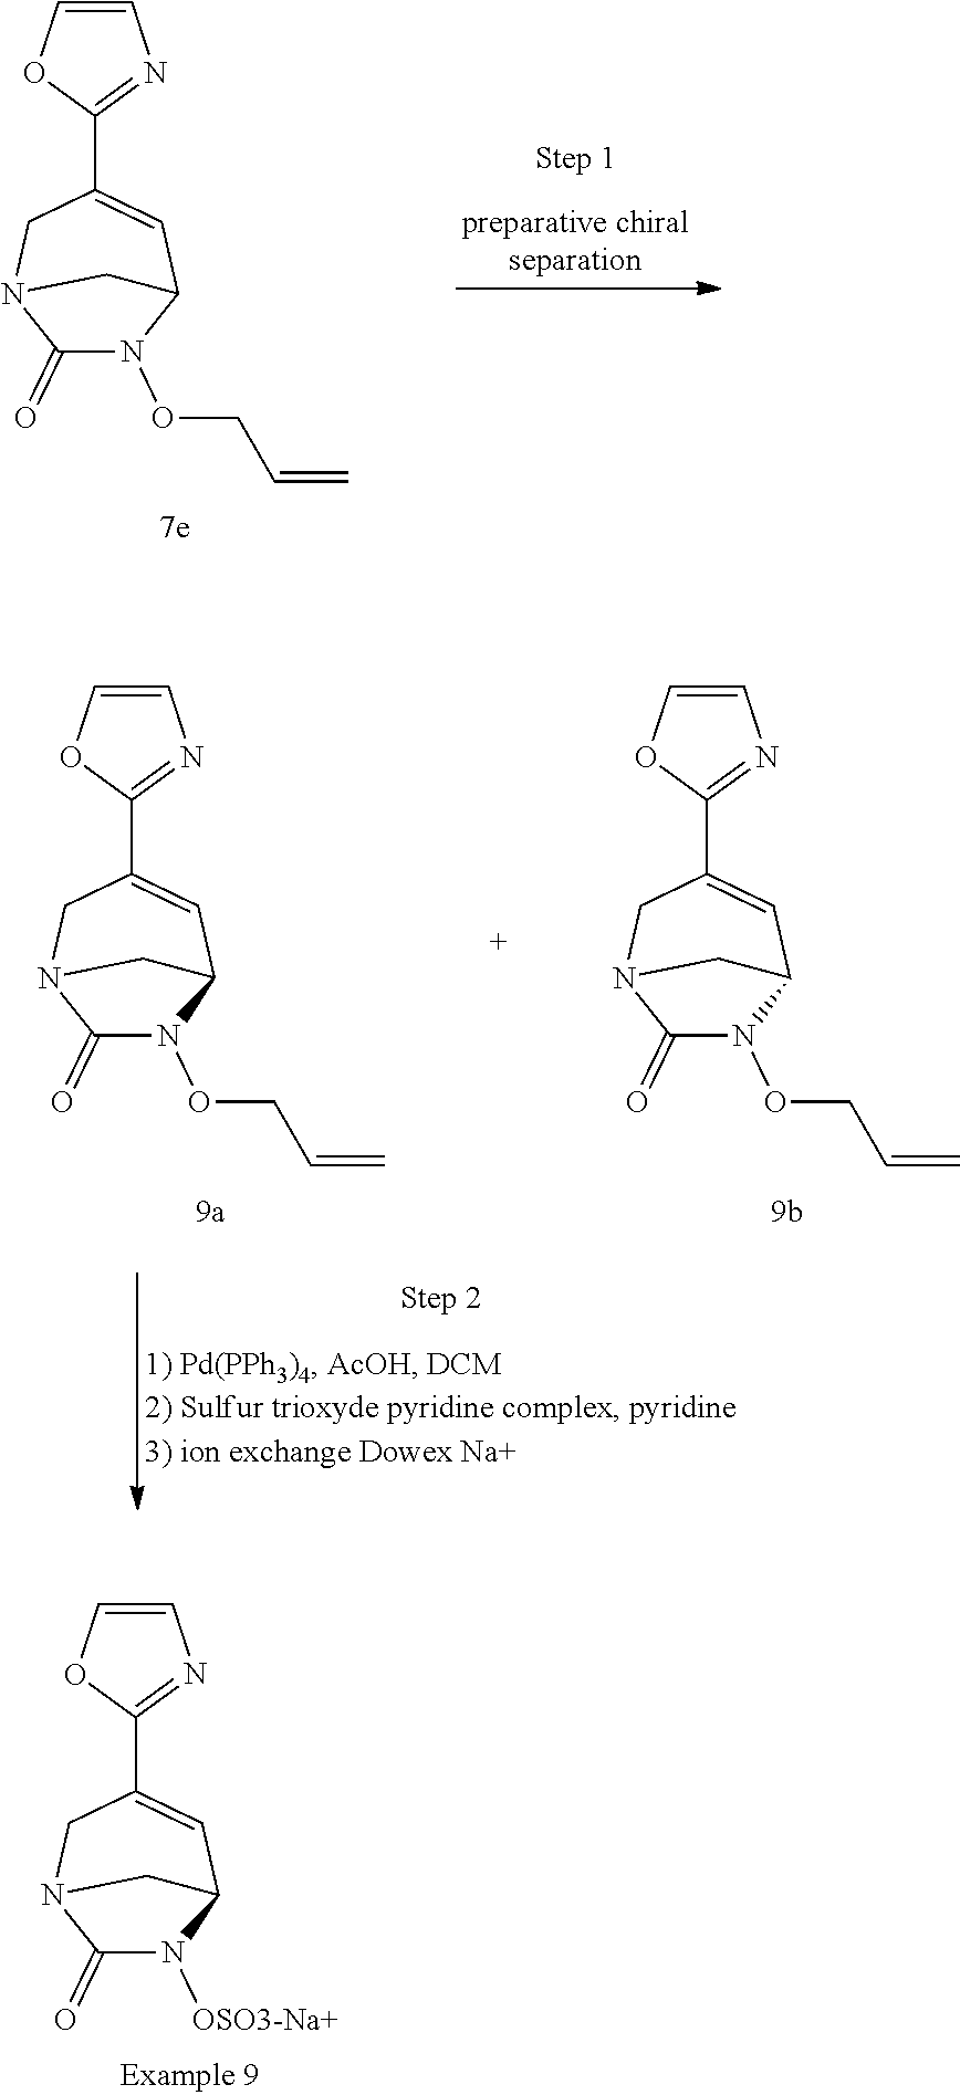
C1=CN=C(C2=CC3N(OCC=C)C(=O)N(C2)C3)O1.C1=CN=C(C2=CC3N(OCC=C)C(=O)N(C2)C3)O1.C1=CN=C(C2=CC3N(OCC=C)C(=O)N(C2)C3)O1.C1=CN=C(C2=CC3N([OSO3-Na+])C(=O)N(C2)C3)O1
